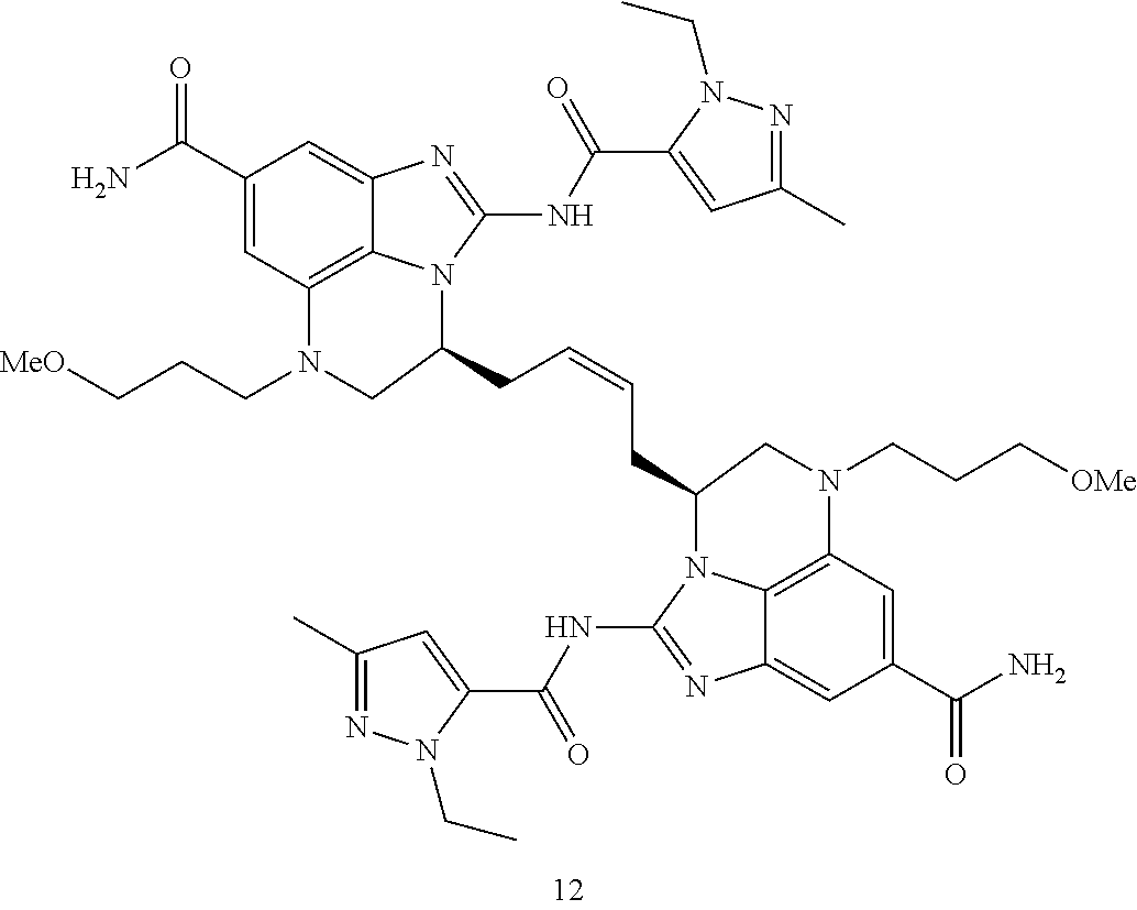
C1(C(N)=O)=CC2=C3C(=C1)N=C(NC(C1=CC(C)=NN1CC)=O)N3C(CC=CCC1N3C4=C(C=C(C(N)=O)C=C4N=C3NC(C3=CC(C)=NN3CC)=O)N(CCC[OMe])C1)CN2CCC[MeO]
